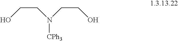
[CPh3]N(CCO)CCO
